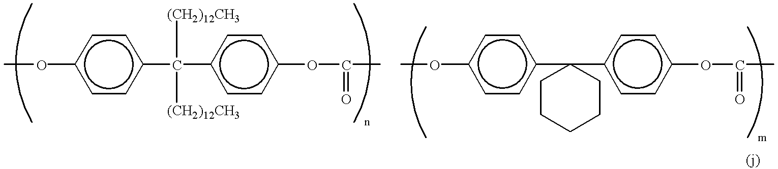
c1cc(C(c2ccc(OC(=O)C)cc2)([(CH2)12CH3])[(CH2)12CH3])ccc1OC.c1cc(C2(c3ccc(OC(=O)C)cc3)CCCCC2)ccc1OC
